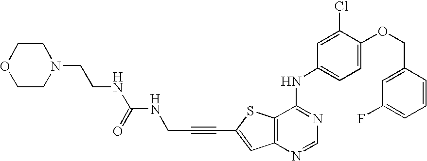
C12=C(SC(C#CCNC(NCCN3CCOCC3)=O)=C1)C(NC1=CC=C(OCC3=CC(F)=CC=C3)C(Cl)=C1)=NC=N2
